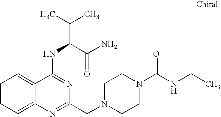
C1=CC=C2C(=C1)C(NC(C(C)C)C(N)=O)=NC(CN1CCN(C(NCC)=O)CC1)=N2
